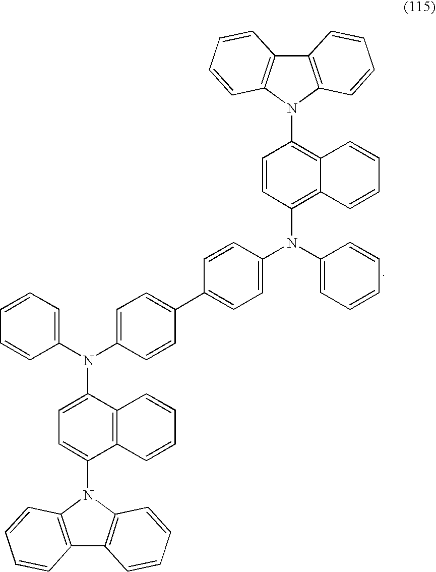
C1=CC=CC(N(C2=CC=C(N3C4=C(C5=C3C=CC=C5)C=CC=C4)C3=C2C=CC=C3)C2=CC=C(C3=CC=C(N(C4=CC=CC=C4)C4=C5C(=C(N6C7=C(C8=C6C=CC=C8)C=CC=C7)C=C4)C=CC=C5)C=C3)C=C2)=C1
